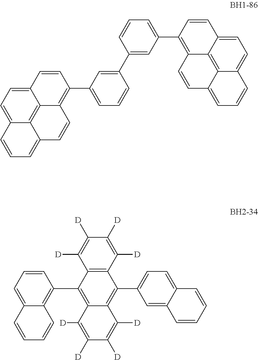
C12=CC=C3C4=C1C(=C(C1=CC=CC(C5=CC(C6=C7C8=C9C(=CC=C8C=C6)C=CC=C9C=C7)=CC=C5)=C1)C=C2)C=CC4=CC=C3.C12=C(C([D])=C([D])C([D])=C1[D])C(C1=C3C(=CC=C1)C=CC=C3)=C1C(=C2C2=CC=C3C(=C2)C=CC=C3)C([D])=C([D])C([D])=C1[D]
